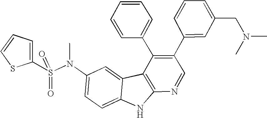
O=S(=O)(N(C1=CC=C2C(=C1)C1=C(N2)N=CC(C2=CC(CN(C)C)=CC=C2)=C1C1=CC=CC=C1)C)C1=CC=CS1
